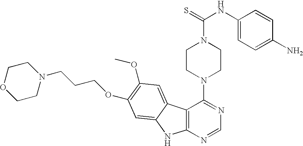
C12=C(N=CN=C1N1CCN(C(=S)NC3=CC=C(N)C=C3)CC1)NC1=CC(OCCCN3CCOCC3)=C(OC)C=C21
